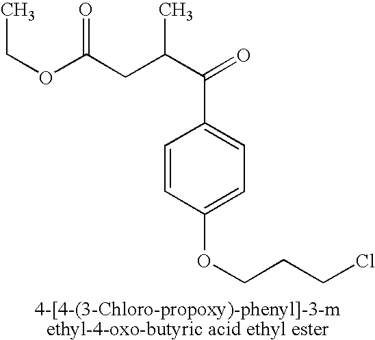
CCOC(=O)CC(C(=O)C1=CC=C(OCCCCl)C=C1)C
